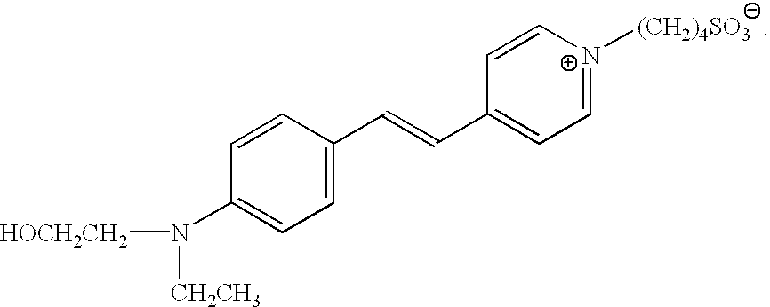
C1=CC(C=CC2=CC=[N+]([(CH2)4SO3])C=C2)=CC=C1N([HOCH2CH2])[CH2CH3]
